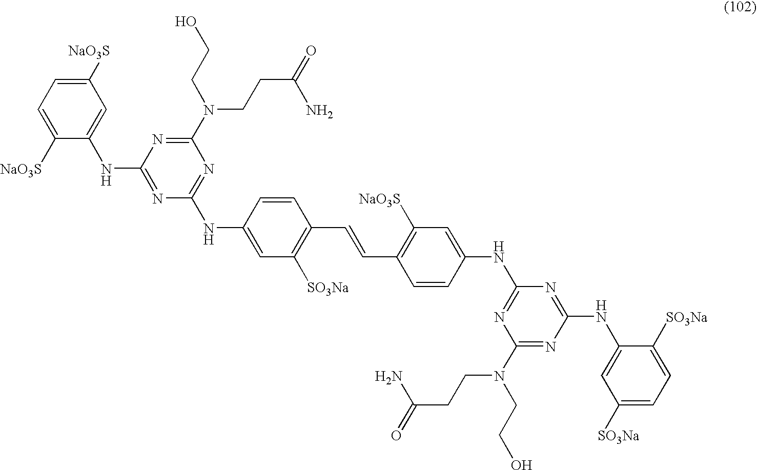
C1([NaO3S])=CC=C([NaO3S])C(NC2=NC(NC3=CC([SO3Na])=C(C=CC4=C([NaO3S])C=C(NC5=NC(N(CCC(=O)N)CCO)=NC(NC6=CC([SO3Na])=CC=C6[SO3Na])=N5)C=C4)C=C3)=NC(N(CCC(=O)N)CCO)=N2)=C1
